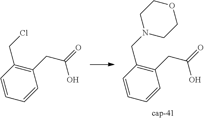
C1=CC=CC(CC(=O)O)=C1CCl.C1=CC=CC(CC(=O)O)=C1CN1CCOCC1
